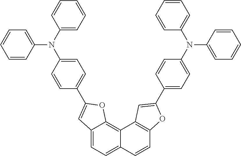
C12=CC=C3C(=C1OC(C1=CC=C(N(C4=CC=CC=C4)C4=CC=CC=C4)C=C1)=C2)C1=C(C=C3)OC(C2=CC=C(N(C3=CC=CC=C3)C3=CC=CC=C3)C=C2)=C1
